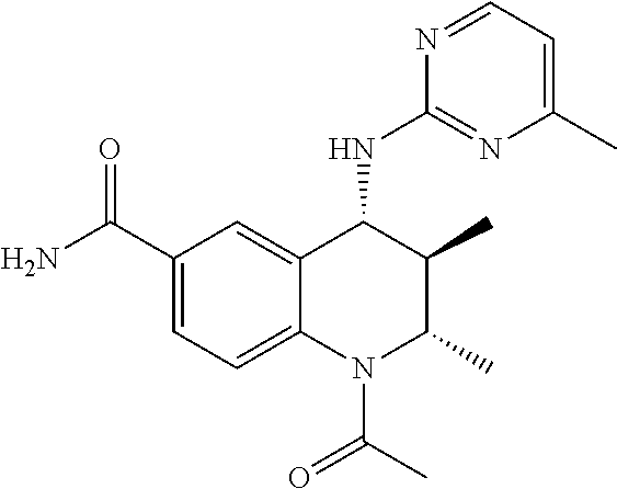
C1(C(N)=O)=CC=C2C(=C1)C(NC1=NC(C)=CC=N1)C(C)C(C)N2C(C)=O
